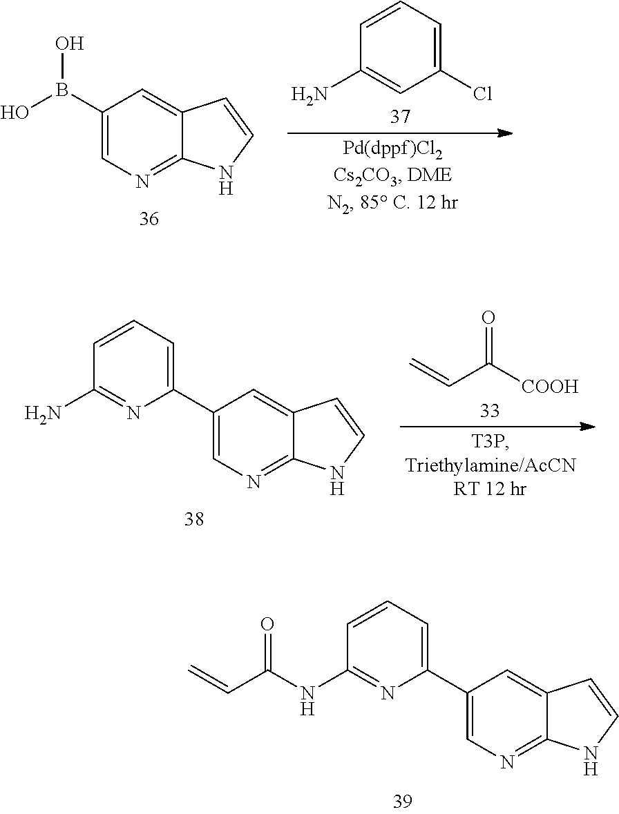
C1=C(C2=CC=CC(NC(C=C)=O)=N2)C=C2C(=N1)NC=C2.C1(Cl)=CC=CC(N)=C1.C1(B(O)O)=CN=C2C(=C1)C=CN2.C=CC([COOH])=O.C1=C(C2=CC=CC(N)=N2)C=C2C(=N1)NC=C2
